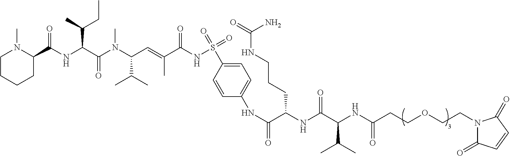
C1CCCC(C(NC(C(=O)N(C(C(C)C)C=C(C)C(NS(=O)(=O)C2=CC=C(NC(C(NC(C(NC(CCOCCN3C(=O)C=CC3=O)=O)C(C)C)=O)CCCNC(N)=O)=O)C=C2)=O)C)C(C)CC)=O)N1C
